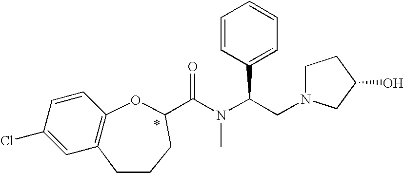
ClC1=CC2=C(C=C1)OC(C(N(C(CN1CCC(O)C1)C1=CC=CC=C1)C)=O)CCC2
